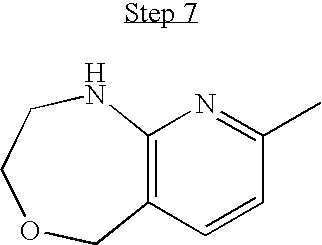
C12=C(C=CC(C)=N1)COCCN2
